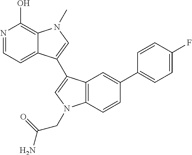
N1=CC=C2C(=C1O)N(C)C=C2C1=CN(CC(N)=O)C2=C1C=C(C1=CC=C(F)C=C1)C=C2
